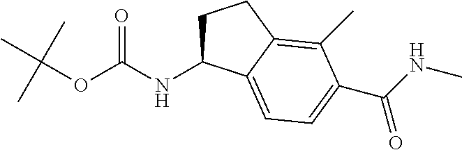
N(C(OC(C)(C)C)=O)C1CCC2=C(C)C(C(NC)=O)=CC=C12
